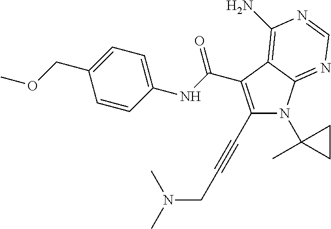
C1(C#CCN(C)C)=C(C(NC2=CC=C(COC)C=C2)=O)C2=C(N)N=CN=C2N1C1(C)CC1
